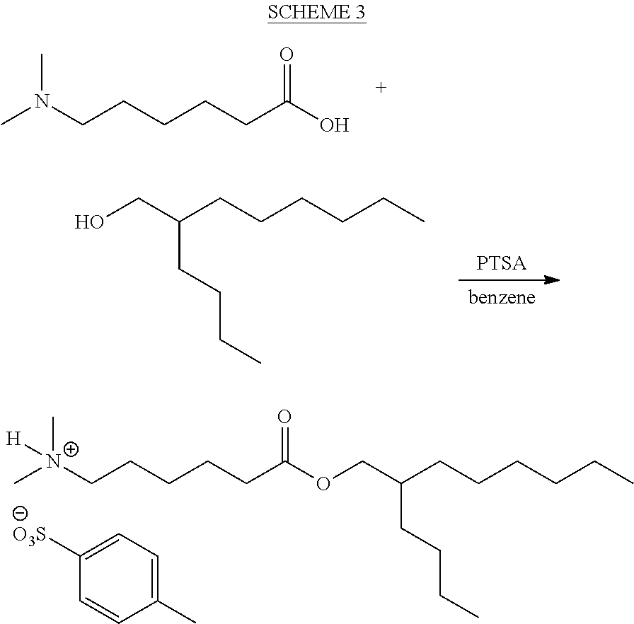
CN(CCCCCC(O)=O)C.C[N+](CCCCCC(OCC(CCCCCC)CCCC)=O)(C)[H].C1=CC(C)=CC=C1[O3S].[PTSA].[benzene].OCC(CCCCCC)CCCC
